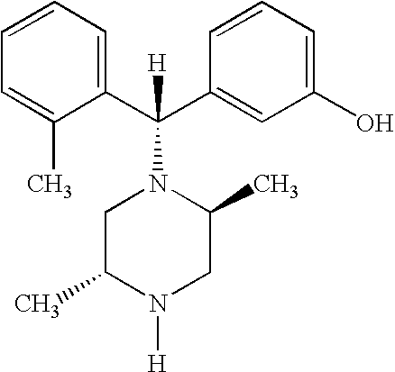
C1=CC=C(C)C(C(C2=CC(O)=CC=C2)(N2CC(C)N([H])CC2C)[H])=C1
